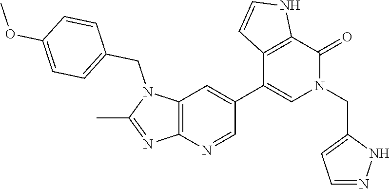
C1=CNC2=C1C(C1=CC3=C(N=C1)N=C(C)N3CC1=CC=C(OC)C=C1)=CN(CC1=CC=NN1)C2=O
